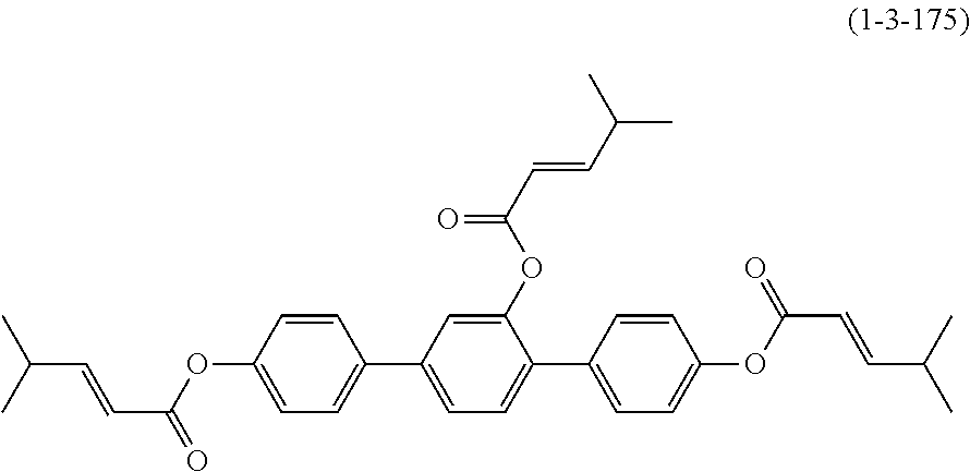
C1=CC(OC(C=CC(C)C)=O)=CC=C1C1=CC=C(C2=CC=C(OC(C=CC(C)C)=O)C=C2)C(OC(C=CC(C)C)=O)=C1
